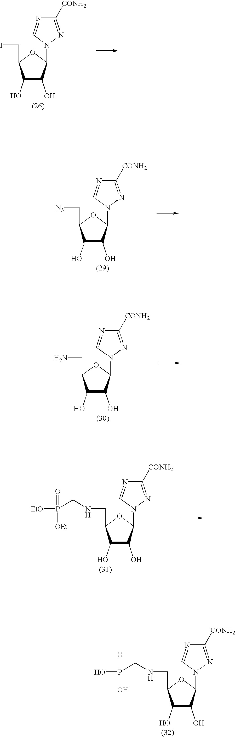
C1(O)C(O)C(N2C=NC([CONH2])=N2)OC1CI.C1(O)C(O)C(N2C=NC([CONH2])=N2)OC1CN.C1(O)C(O)C(N2C=NC([CONH2])=N2)OC1C[N3].C1(O)C(O)C(N2C=NC([CONH2])=N2)OC1CNCP(=O)(O)O.C1(O)C(O)C(N2C=NC([CONH2])=N2)OC1CNCP(=O)([OEt])[EtO]
